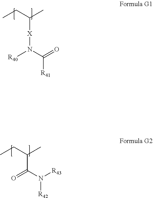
CCC(C)[X]N([R40])C([R41])=O.CCC(C)C(=O)N([R42])[R43]
